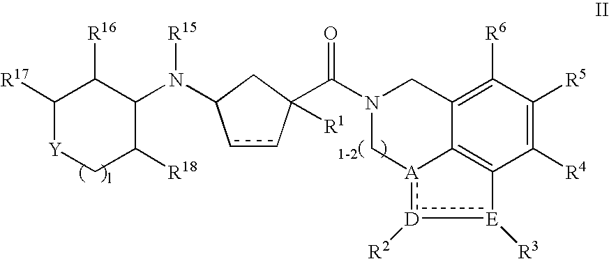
C1([R17])[Y]CC([R18])C(N(C2CC(C(N3C[A]4:[D]([R2]):[E]([R3])C5=C4C(=C([R6])C([R5])=C5[R4])C3)=O)([R1])cc2)[R15])C1[R16]
